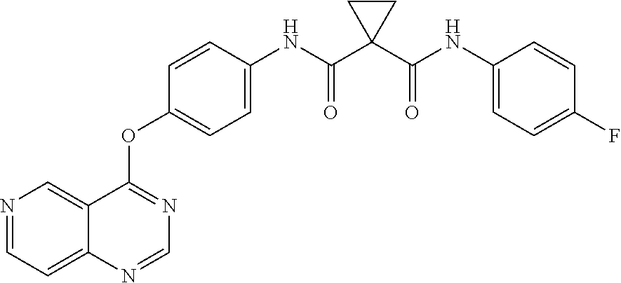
C12=CN=CC=C1N=CN=C2OC1=CC=C(NC(C2(C(NC3=CC=C(F)C=C3)=O)CC2)=O)C=C1
